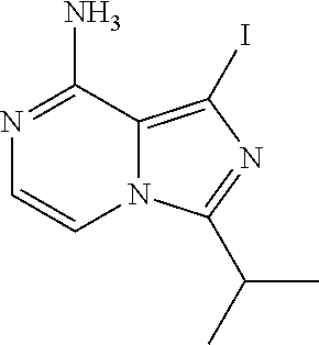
N1=C(N)C2=C(I)N=C(C(C)C)N2C=C1
